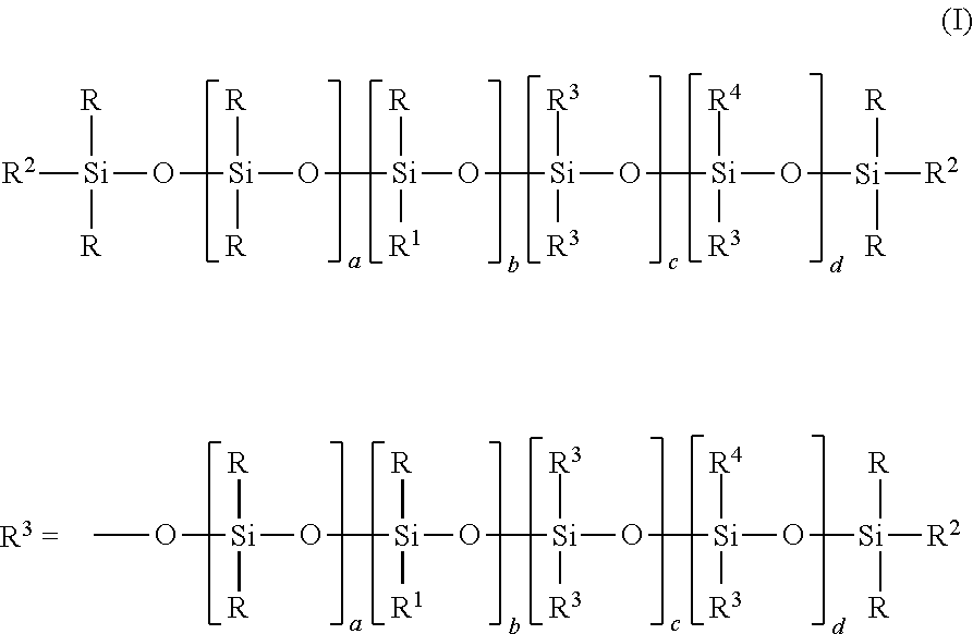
[R2][Si](O[Si](O[Si](O[Si](O[Si](O[Si]([R2])([R])[R])([R4])[R3])([R3])[R3])([R])[R1])([R])[R])([R])[R].O([Si](O[Si](O[Si](O[Si](O[Si]([R2])([R])[R])([R4])[R3])([R3])[R3])([R])[R1])([R])[R])C
